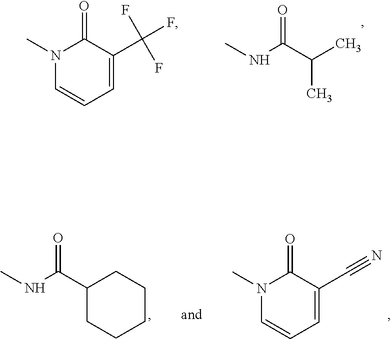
O=C(NC)C(C)C.C1(=O)N(C)C=CC=C1C(F)(F)F.O=C(NC)C1CCCCC1.N1(C)C=CC=C(C#N)C1=O
